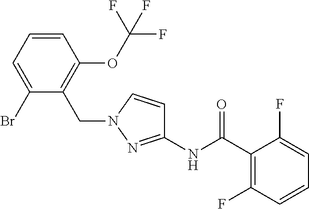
N1(CC2=C(OC(F)(F)F)C=CC=C2Br)C=CC(NC(C2=C(F)C=CC=C2F)=O)=N1
